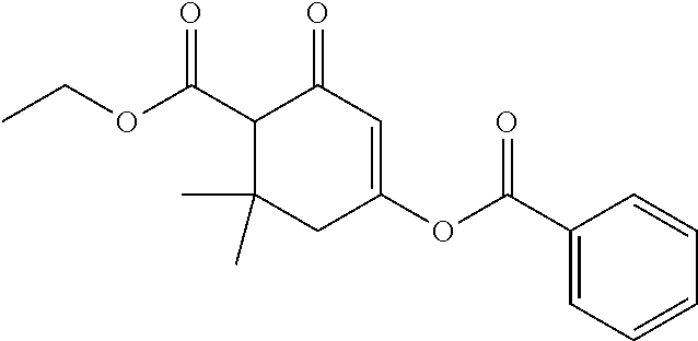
C1(C(OCC)=O)C(C)(C)CC(OC(C2=CC=CC=C2)=O)=CC1=O
